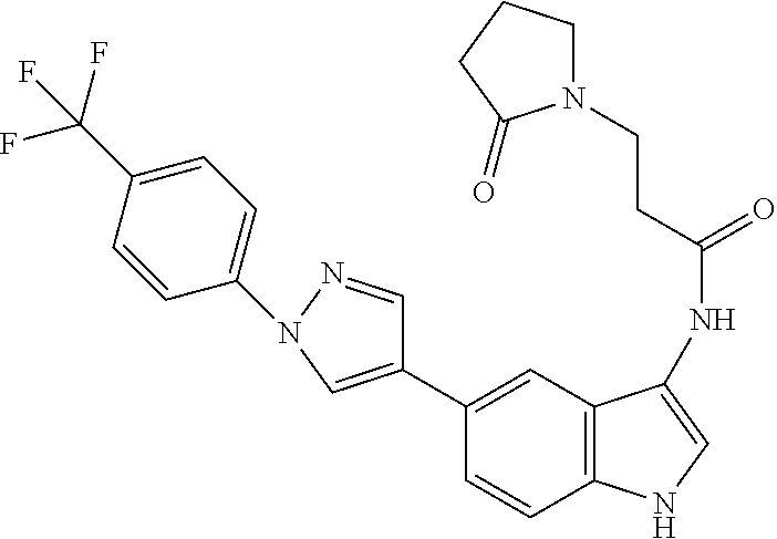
C1(C2=CN(C3=CC=C(C(F)(F)F)C=C3)N=C2)=CC2=C(C=C1)NC=C2NC(CCN1CCCC1=O)=O
